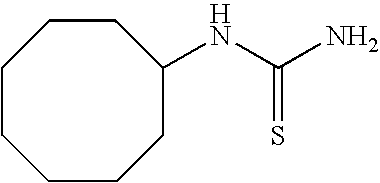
C1CCCCC(NC(=S)N)CC1
